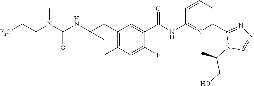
C1(C2C(NC(N(CC[F3C])C)=O)C2)=C(C)C=C(F)C(C(NC2=NC(C3=NN=CN3C(C)CO)=CC=C2)=O)=C1
